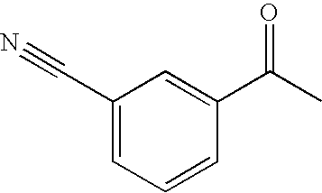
C1(C#N)=CC=CC(C(=O)C)=C1
